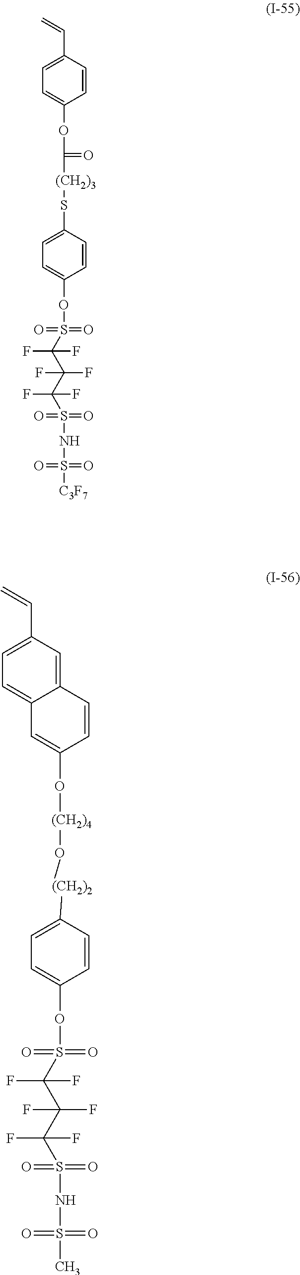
C1=C(C=C)C=CC(OC(=O)[(CH2)3]SC2=CC=C(OS(=O)(=O)C(C(C(S(=O)(=O)NS(=O)(=O)[C3F7])(F)F)(F)F)(F)F)C=C2)=C1.C12=CC=C(C=C)C=C1C=CC(O[(CH2)4]O[(CH2)2]C1=CC=C(OS(=O)(=O)C(C(C(S(=O)(=O)NS(=O)(=O)C)(F)F)(F)F)(F)F)C=C1)=C2
